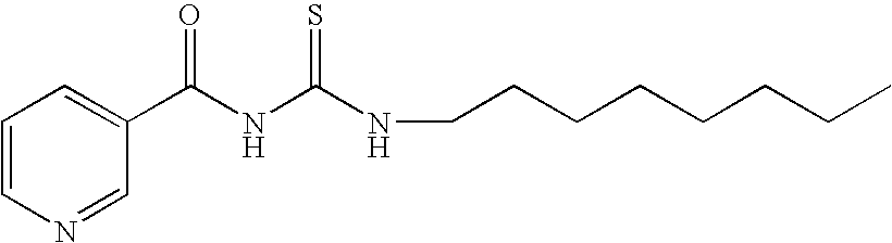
C1(C(NC(NCCCCCCCC)=S)=O)=CC=CN=C1
